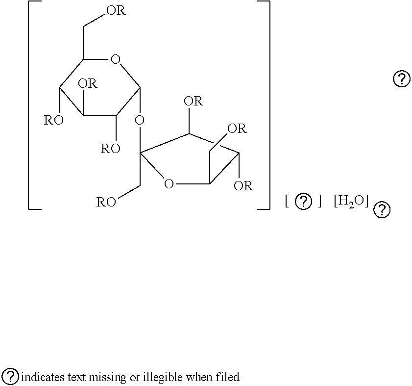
O1C(C[OR])C([RO])C([OR])C([RO])C1OC1(C[RO])OC(C[OR])C([OR])C1[OR].[[H2O]]
